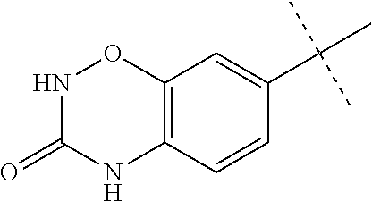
C12=C(C=CC(C(C)(C)C)=C1)NC(=O)NO2
